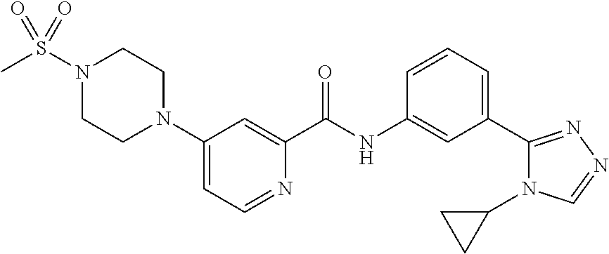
N1(S(C)(=O)=O)CCN(C2=CC=NC(C(=O)NC3=CC(C4=NN=CN4C4CC4)=CC=C3)=C2)CC1
